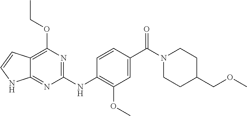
C12=NC(NC3=C(OC)C=C(C(N4CCC(COC)CC4)=O)C=C3)=NC(OCC)=C1C=CN2
